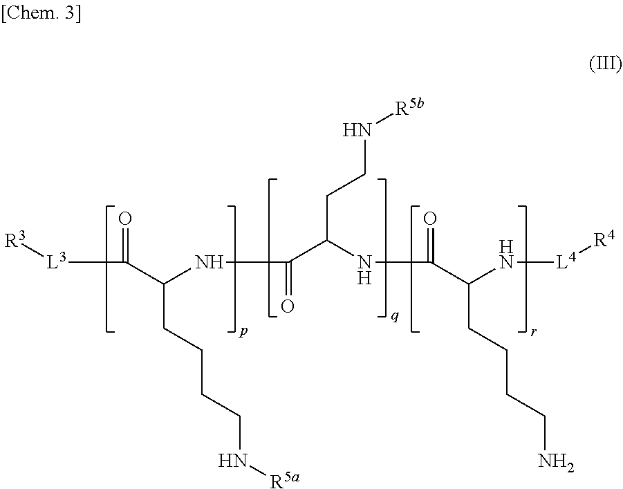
C(CCCCN[R5a])(C([L3][R3])=O)NC(=O)C(NC(C(N[L4][R4])CCCCN)=O)CCN[R5b]
